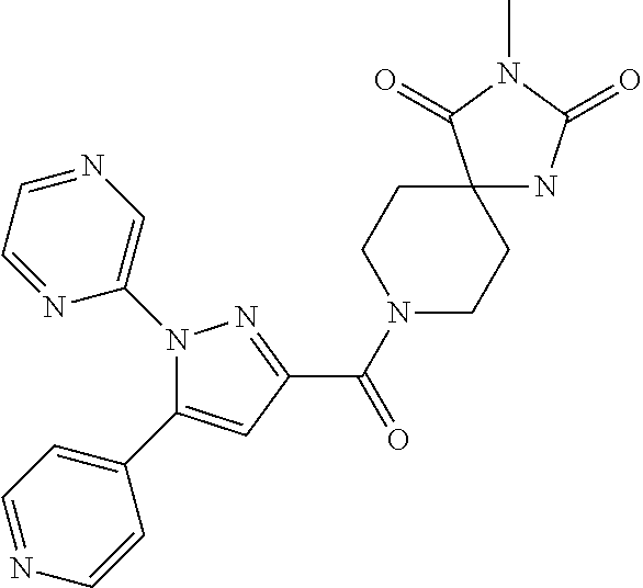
C(=O)(C1=NN(C2=CN=CC=N2)C(C2=CC=NC=C2)=C1)N1CCC2(CC1)NC(=O)N(C)C2=O
